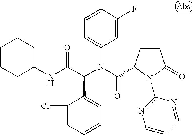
C1=CC=C(Cl)C(C(C(NC2CCCCC2)=O)N(C(=O)C2CCC(=O)N2C2=NC=CC=N2)C2=CC=CC(F)=C2)=C1
